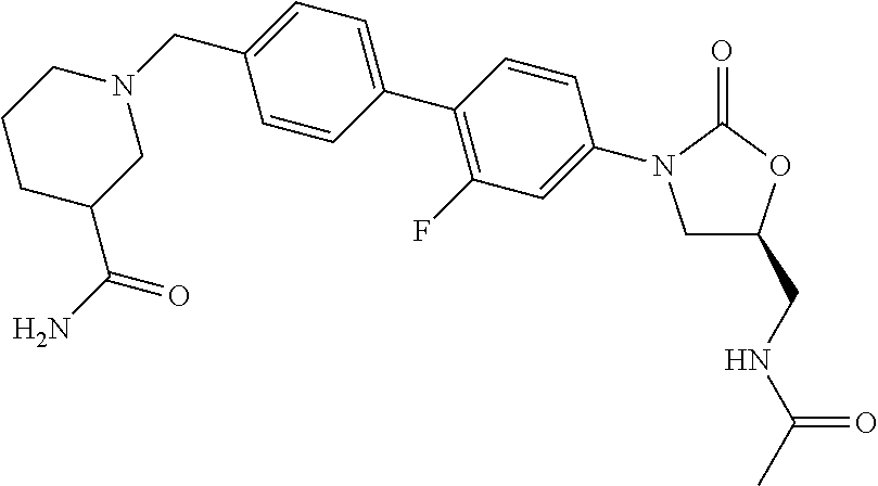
C1C(CNC(C)=O)OC(=O)N1C1=CC(F)=C(C2=CC=C(CN3CC(C(=O)N)CCC3)C=C2)C=C1
